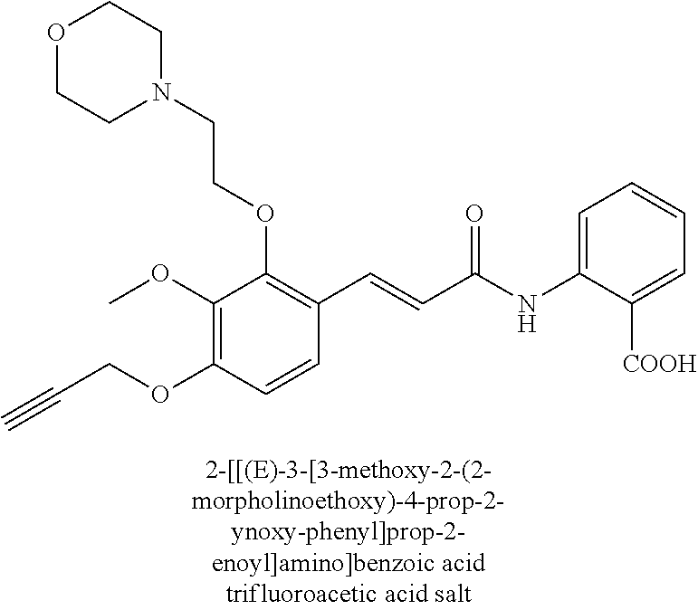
C1(OC)=C(OCC#C)C=CC(C=CC(NC2=CC=CC=C2[COOH])=O)=C1OCCN1CCOCC1
